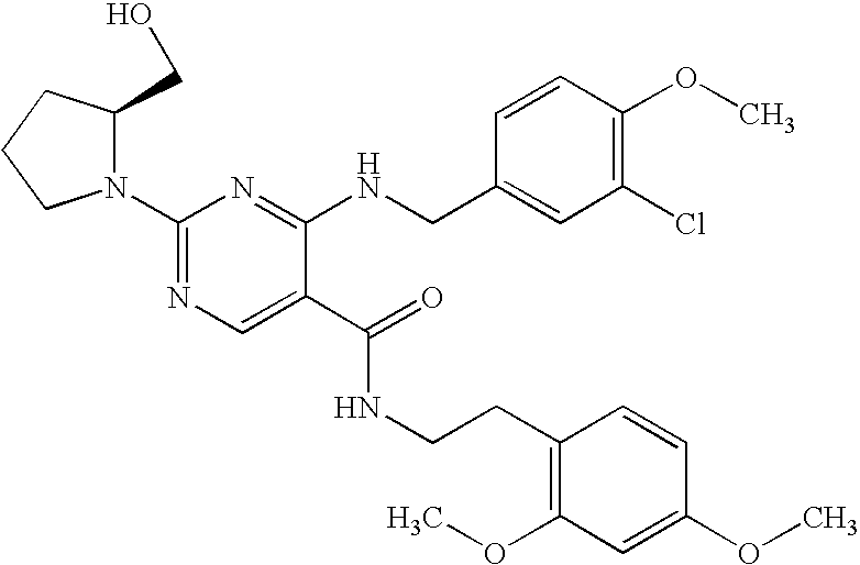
N1(C2=NC=C(C(=O)NCCC3=C(OC)C=C(OC)C=C3)C(NCC3=CC(Cl)=C(OC)C=C3)=N2)C(CO)CCC1
